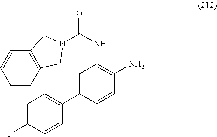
C1(C2=CC(NC(=O)N3CC4=C(C=CC=C4)C3)=C(N)C=C2)=CC=C(F)C=C1
